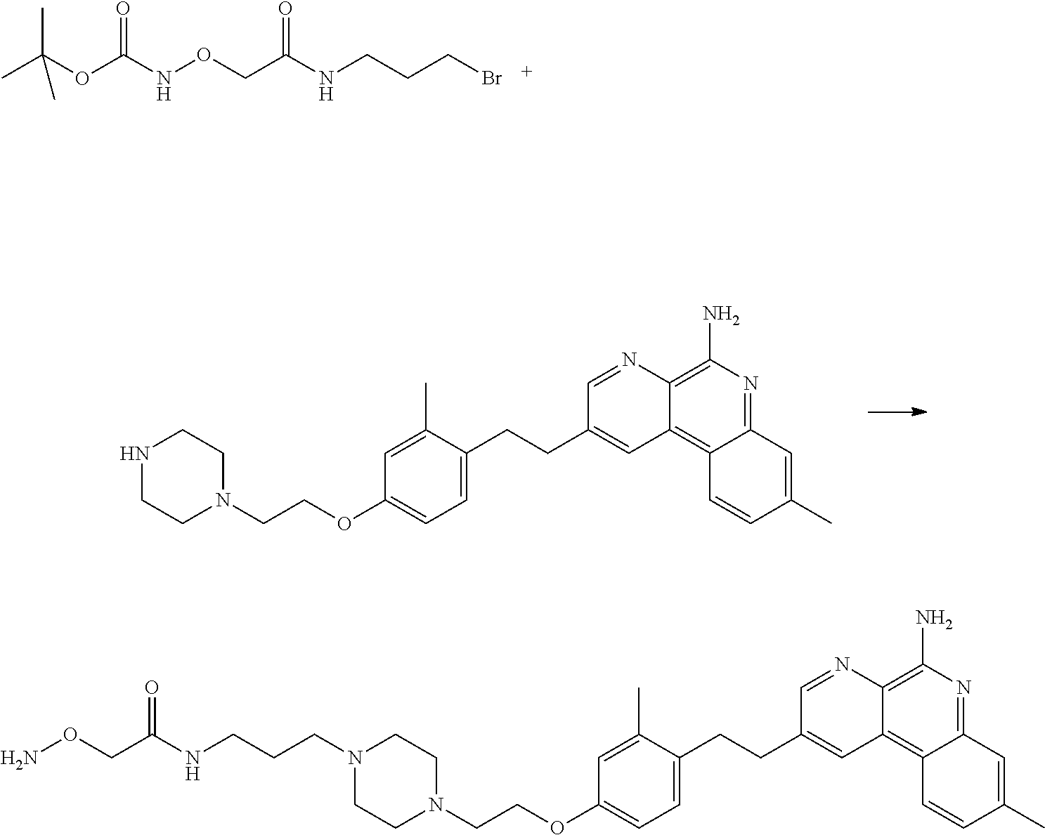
CC(OC(NOCC(NCCCBr)=O)=O)(C)C.N1CCN(CCOC2=CC=C(CCC3=CC4=C5C(=NC(N)=C4N=C3)C=C(C)C=C5)C(C)=C2)CC1.NOCC(NCCCN1CCN(CCOC2=CC=C(CCC3=CC4=C5C(=NC(N)=C4N=C3)C=C(C)C=C5)C(C)=C2)CC1)=O
